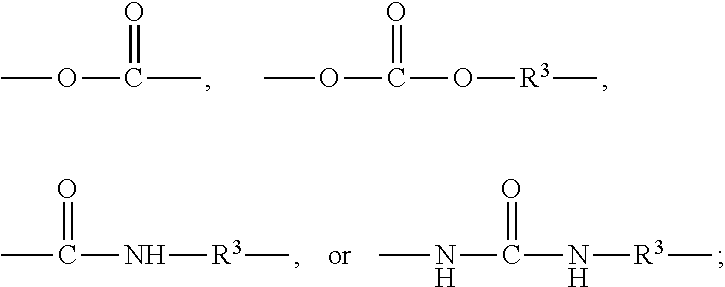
COC(C)=O.COC(O[R3]C)=O.C(N[R3]C)(=O)C.C(N[R3]C)(NC)=O
